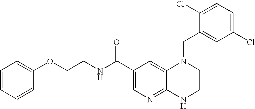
C12=NC=C(C(=O)NCCOC3=CC=CC=C3)C=C1N(CC1=CC(Cl)=CC=C1Cl)CCN2
